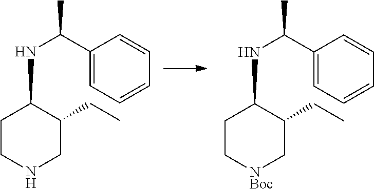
C1CNCC(CC)C1NC(C)C1=CC=CC=C1.C1C[NBoc]CC(CC)C1NC(C)C1=CC=CC=C1
